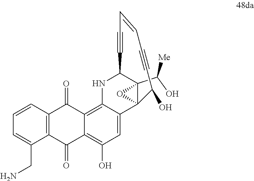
C12(C(O)[Me])C3(C4=CC(O)=C5C(=O)C6=C(C(=O)C5=C4NC1C#CC=CC#CC3O)C=CC=C6CN)O2
